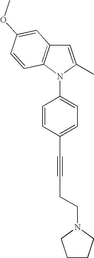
C1=C(C)N(C2=CC=C(C#CCCN3CCCC3)C=C2)C2=C1C=C(OC)C=C2
